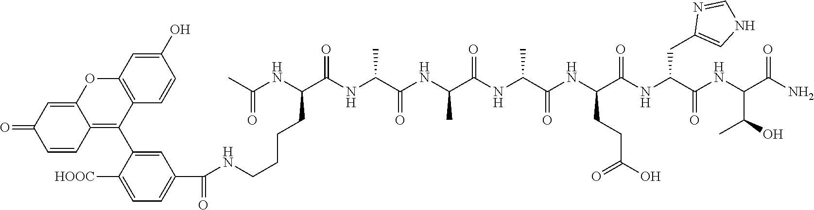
NC(C(NC(C(NC(C(NC(C(NC(C(NC(C(NC(C(NC(C)=O)CCCCNC(C1=CC=C([HOOC])C(C2=C3C(=CC(=O)C=C3)OC3=C2C=CC(O)=C3)=C1)=O)=O)C)=O)C)=O)C)=O)CCC(O)=O)=O)CC1=CNC=N1)=O)C(O)C)=O
